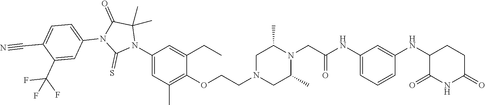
C1=C(NC(CN2C(C)CN(CCOC3=C(C)C=C(N4C(C)(C)C(=O)N(C5=CC=C(C#N)C(C(F)(F)F)=C5)C4=S)C=C3CC)CC2C)=O)C=C(NC2C(=O)NC(=O)CC2)C=C1
